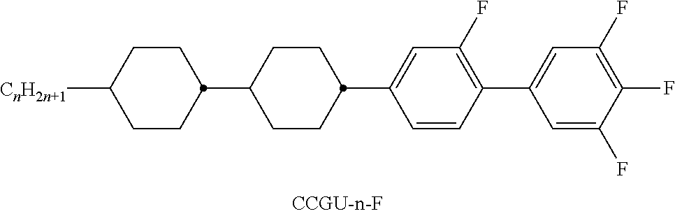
C1CC(C2CCC(C3=CC(F)=C(C4=CC(F)=C(F)C(F)=C4)C=C3)CC2)CCC1[CnH2n+1]
